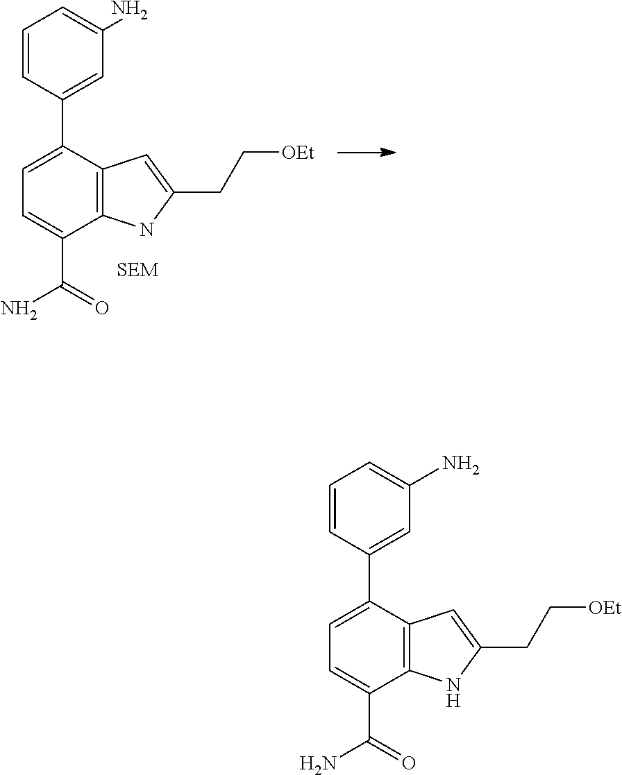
C1=C(C2=CC(N)=CC=C2)C2=C(C(C(=O)N)=C1)NC(CC[OEt])=C2.C1=C(C2=CC(N)=CC=C2)C2=C(C(C(=O)N)=C1)NC(CC[OEt])=C2.[SEM]
